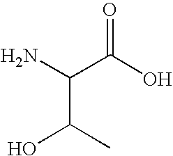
C(C(O)=O)(N)C(C)O
